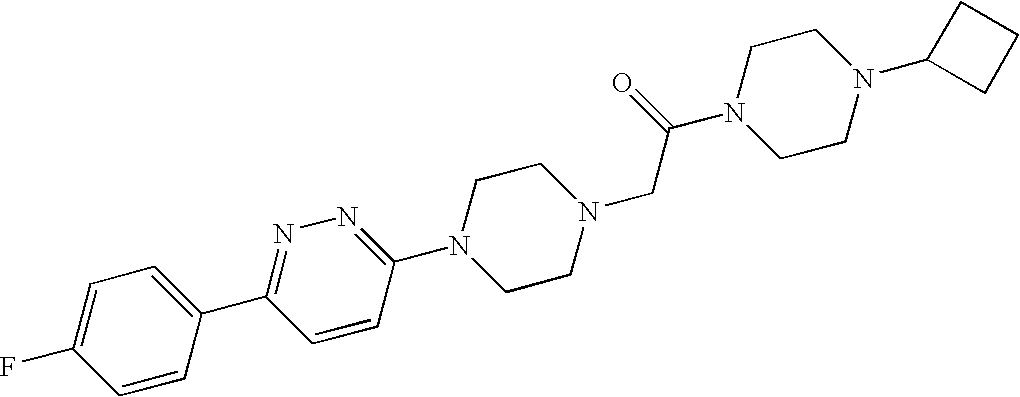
C1=CC(C2=NN=C(N3CCN(CC(N4CCN(C5CCC5)CC4)=O)CC3)C=C2)=CC=C1F
